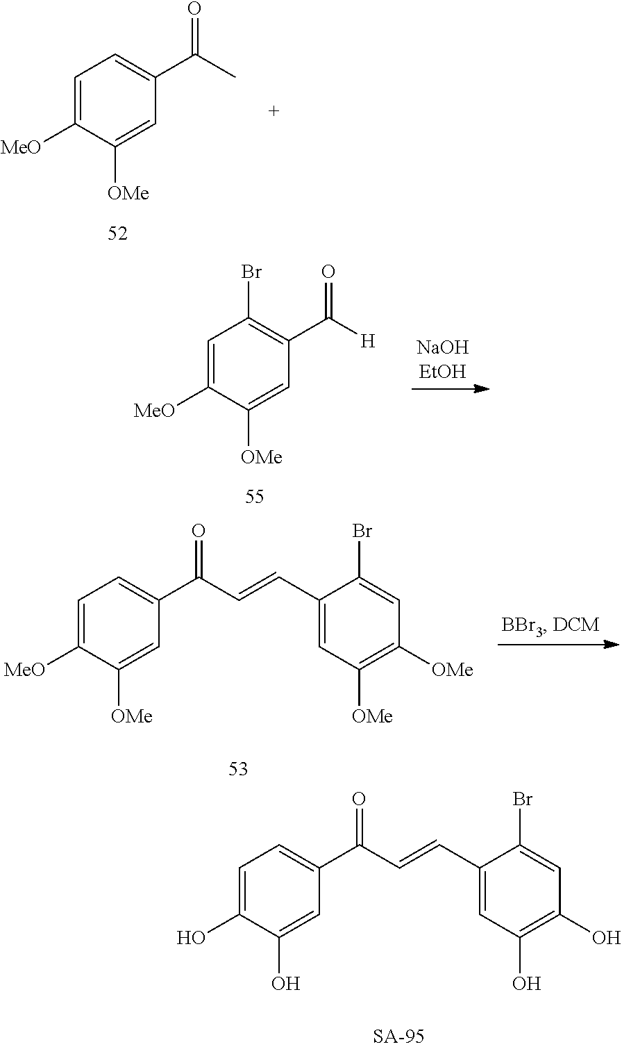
C1=C(O)C(O)=CC(C(C=CC2=CC(O)=C(O)C=C2Br)=O)=C1.C1=C([MeO])C([OMe])=CC(C(C)=O)=C1.C1=C([MeO])C([OMe])=CC(C([H])=O)=C1Br.C1=C([MeO])C([OMe])=CC(C(C=CC2=CC([OMe])=C([OMe])C=C2Br)=O)=C1
